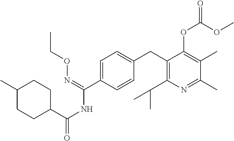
C1(CC2=C(C(C)C)N=C(C)C(C)=C2OC(OC)=O)=CC=C(C(NC(=O)C2CCC(C)CC2)=NOCC)C=C1
